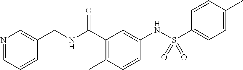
N1=CC=CC(CNC(C2=C(C)C=CC(NS(C3=CC=C(C)C=C3)(=O)=O)=C2)=O)=C1
